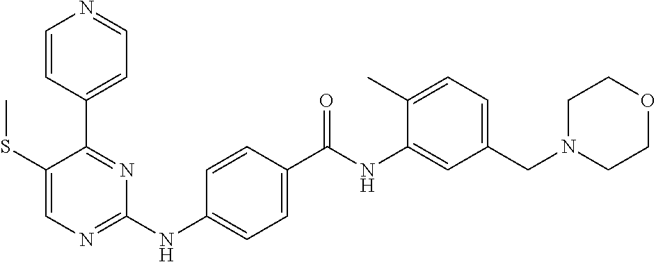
C1=CC(C2=NC(NC3=CC=C(C(NC4=CC(CN5CCOCC5)=CC=C4C)=O)C=C3)=NC=C2SC)=CC=N1
